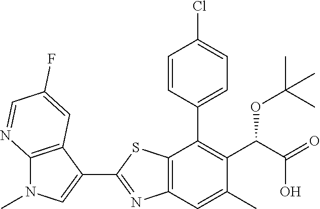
C1(C2=CN(C)C3=C2C=C(F)C=N3)=NC2=C(S1)C(C1=CC=C(Cl)C=C1)=C(C(OC(C)(C)C)C(O)=O)C(C)=C2
